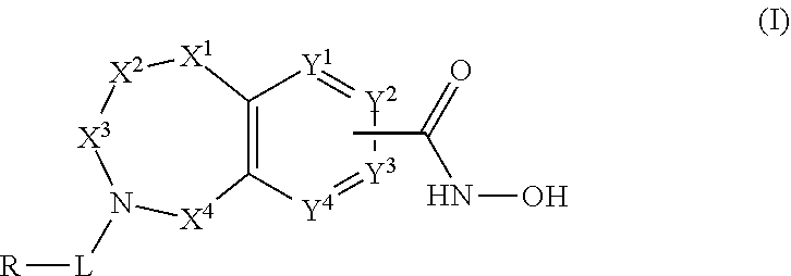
[X3]1N([L][R])[X4]C2=C([X1][X2]1)[Y1]=[Y2][Y3]=[Y4]2.CC(=O)NO
